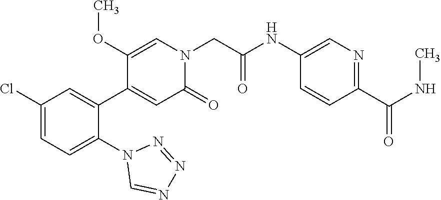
C1(Cl)=CC=C(N2C=NN=N2)C(C2=CC(=O)N(CC(NC3=CN=C(C(NC)=O)C=C3)=O)C=C2OC)=C1
